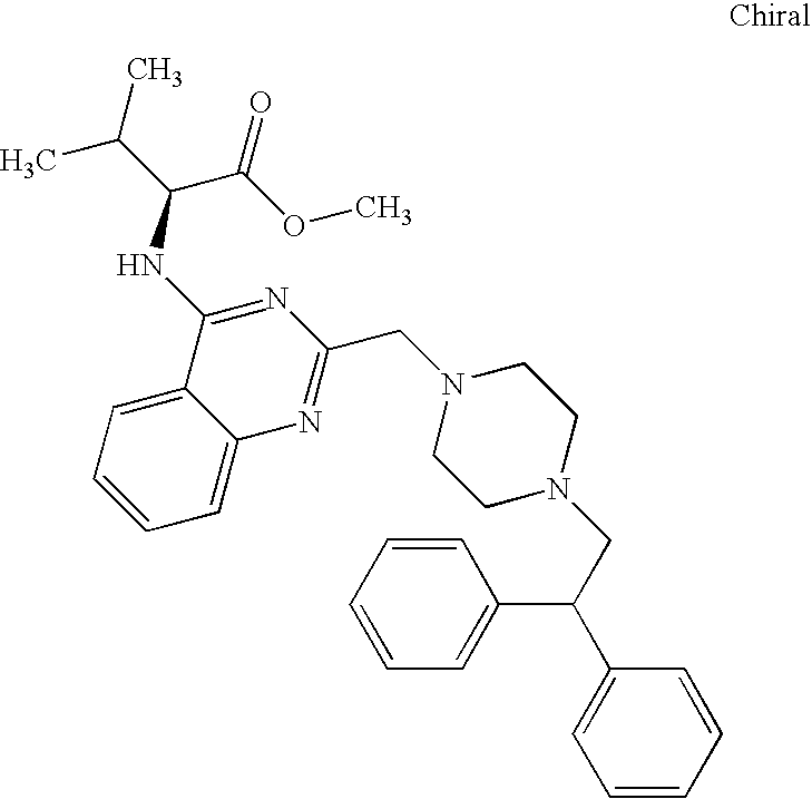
C1=CC=C2C(=C1)C(NC(C(C)C)C(OC)=O)=NC(CN1CCN(CC(C3=CC=CC=C3)C3=CC=CC=C3)CC1)=N2
